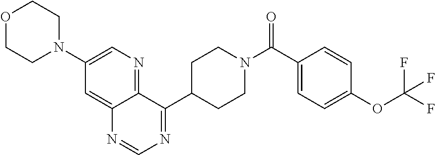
C1(C(=O)N2CCC(C3=NC=NC4=CC(N5CCOCC5)=CN=C34)CC2)=CC=C(OC(F)(F)F)C=C1
